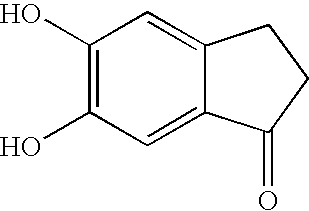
C1(O)=C(O)C=C2C(=C1)CCC2=O
